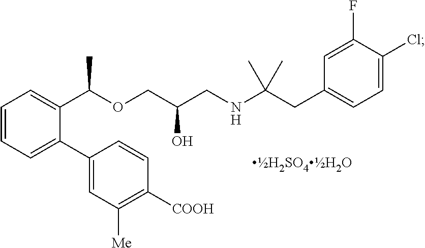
C1=CC=C(C2=CC([Me])=C([COOH])C=C2)C(C(OCC(CNC(CC2=CC=C(Cl)C(F)=C2)(C)C)O)C)=C1
